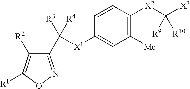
C1(C([X1]C2=CC([Me])=C([X2]C([X3])([R9])[R10])C=C2)([R3])[R4])=NOC([R1])=C1[R2]
